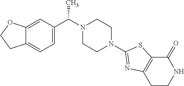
C(N1CCN(C2=NC3=C(C(=O)NCC3)S2)CC1)(C)C1=CC=C2C(=C1)OCC2
